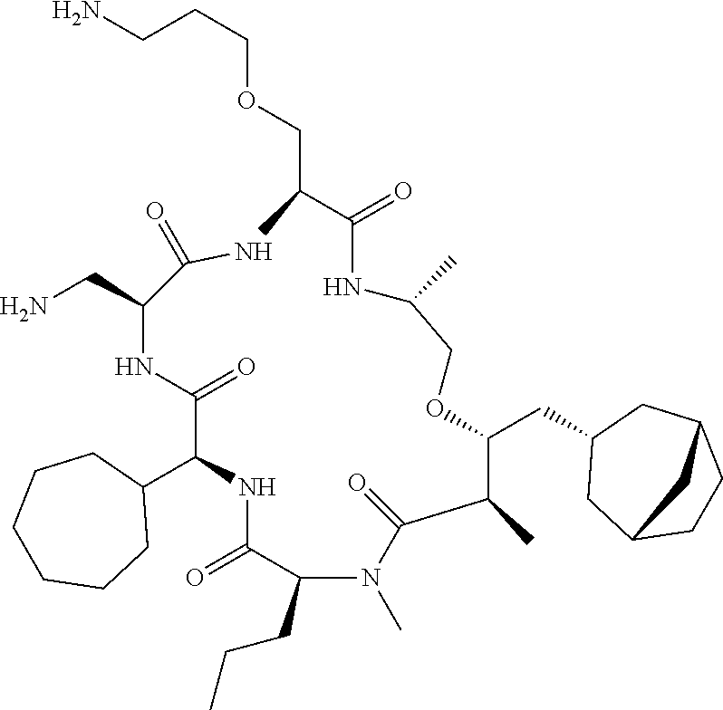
C1(C2NC(=O)C(CCC)N(C)C(=O)C(C)C(CC3CC4CCC(C3)C4)OCC(C)NC(=O)C(COCCCN)NC(=O)C(CN)NC2=O)CCCCCC1
